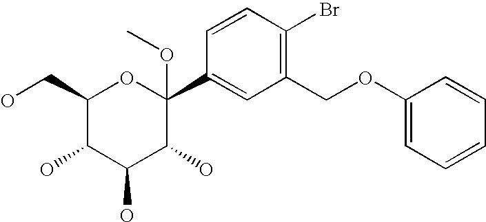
C1(CO)C(O)C(O)C(O)C(OC)(C2=CC(COC3=CC=CC=C3)=C(Br)C=C2)O1
